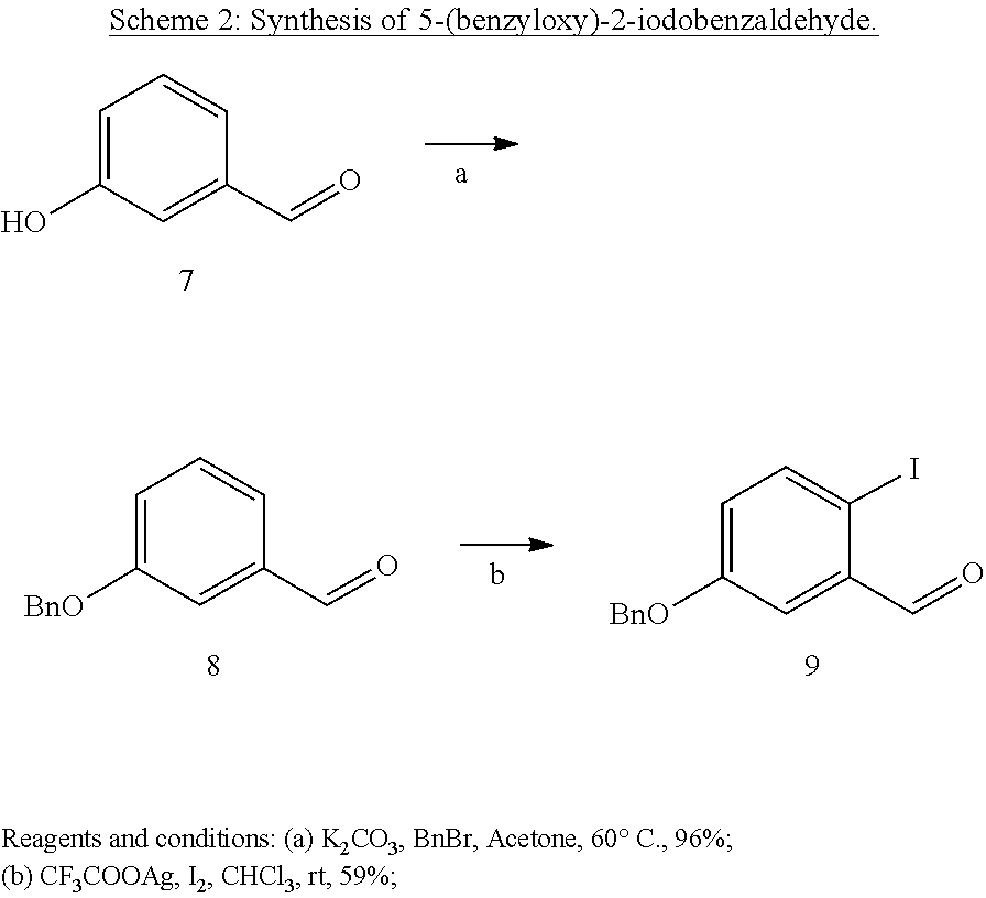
C(=O)C1=CC(O)=CC=C1.C1([BnO])=CC=CC(C=O)=C1.C1(C=O)=CC([BnO])=CC=C1I
